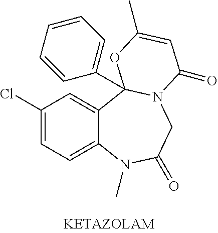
C1(Cl)=CC=C2C(=C1)C1(C3=CC=CC=C3)N(CC(=O)N2C)C(=O)C=C(C)O1
